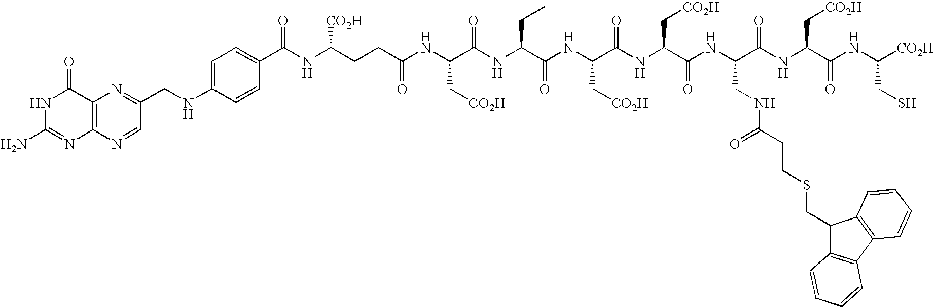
C12=C(C(=O)NC(N)=N1)N=C(CNC1=CC=C(C(NC(CCC(NC(C(NC(C(NC(C(NC(C(NC(C(NC(C(NC([CO2H])CS)=O)C[CO2H])=O)CNC(CCSCC3C4=C(C5=C3C=CC=C5)C=CC=C4)=O)=O)C[CO2H])=O)C[CO2H])=O)CC)=O)C[CO2H])=O)[CO2H])=O)C=C1)C=N2
